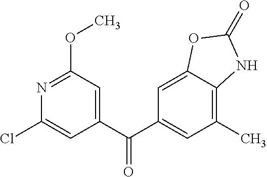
C1(Cl)=CC(C(C2=CC(C)=C3C(=C2)OC(=O)N3)=O)=CC(OC)=N1
